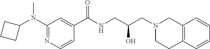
C1(C(NCC(CN2CC3=C(CC2)C=CC=C3)O)=O)=CC(N(C2CCC2)C)=NC=C1
